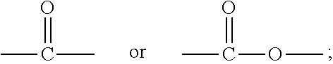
CC(C)=O.CC(OC)=O
